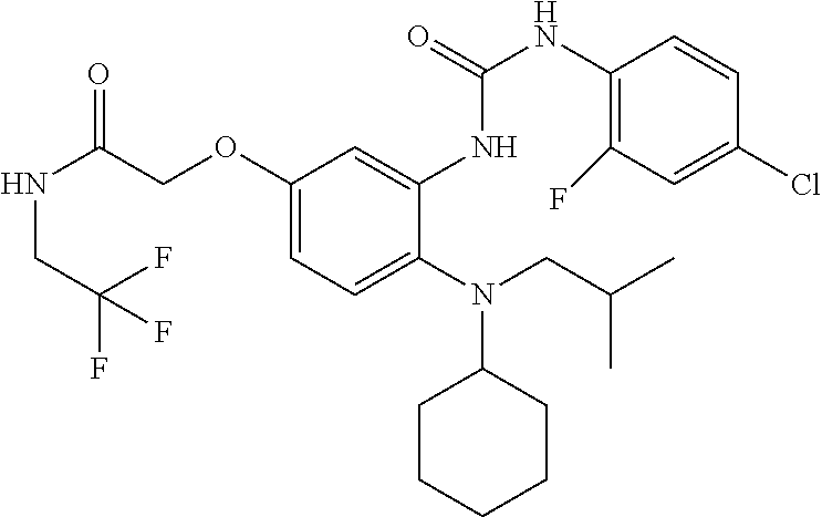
N(C(COC1=CC=C(N(CC(C)C)C2CCCCC2)C(NC(NC2=C(F)C=C(Cl)C=C2)=O)=C1)=O)CC(F)(F)F
